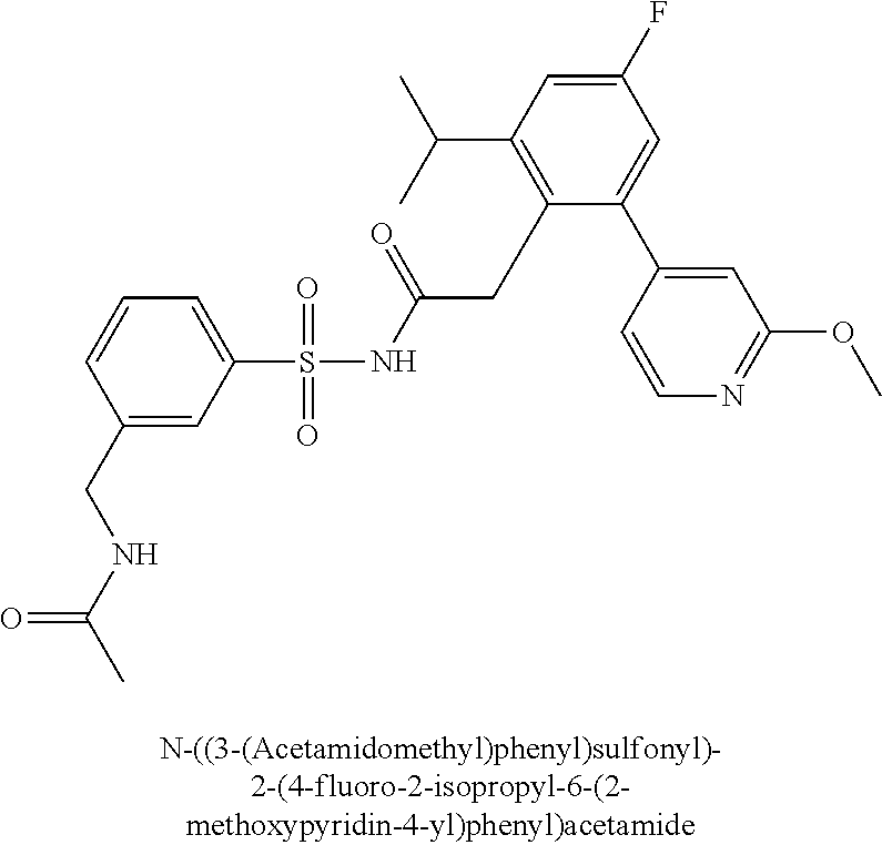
C1(S(NC(CC2=C(C(C)C)C=C(F)C=C2C2=CC(OC)=NC=C2)=O)(=O)=O)=CC=CC(CNC(C)=O)=C1
